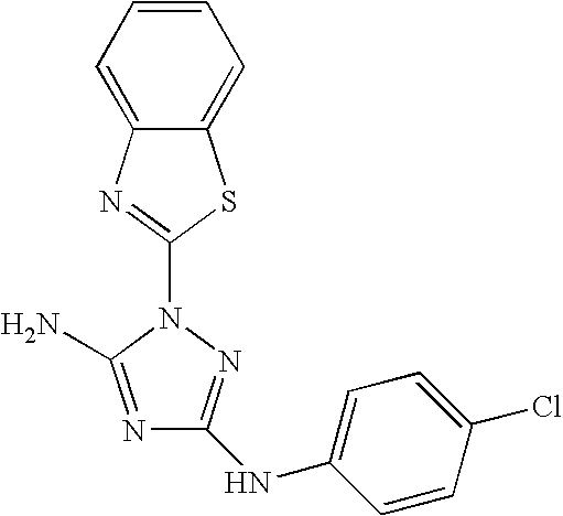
N1=C(N)N(C2=NC3=CC=CC=C3S2)N=C1NC1=CC=C(Cl)C=C1
